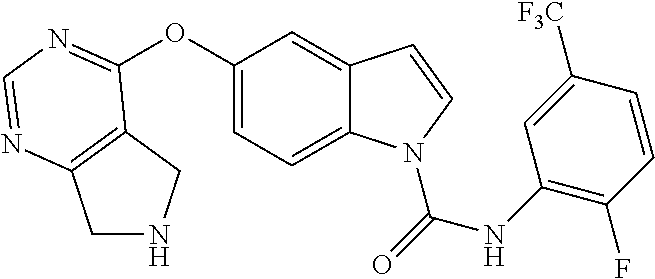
C12=C(N=CN=C1OC1=CC=C3C(=C1)C=CN3C(=O)NC1=C(F)C=CC([F3C])=C1)CNC2
